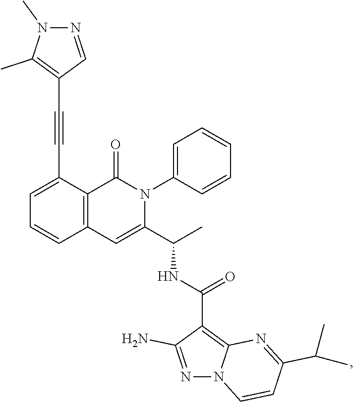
C1=C(C#CC2=C(C)N(C)N=C2)C2=C(C=C1)C=C(C(C)NC(=O)C1=C3N(N=C1N)C=CC(C(C)C)=N3)N(C1=CC=CC=C1)C2=O
